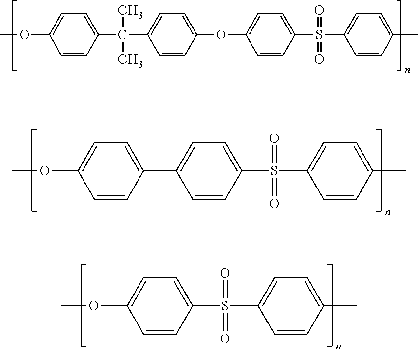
C1=CC(C(C2=CC=C(OC3=CC=C(S(C4=CC=C(C)C=C4)(=O)=O)C=C3)C=C2)(C)C)=CC=C1OC.C1(C2=CC=C(OC)C=C2)=CC=C(S(C2=CC=C(C)C=C2)(=O)=O)C=C1.C1(OC)=CC=C(S(C2=CC=C(C)C=C2)(=O)=O)C=C1
